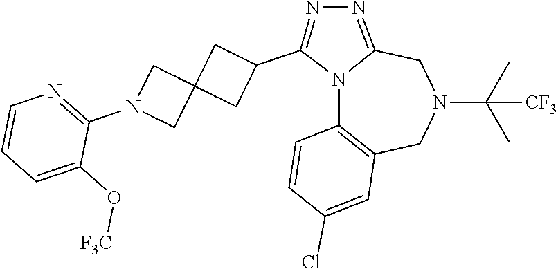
N12C3=C(CN(C(C)(C)[CF3])CC1=NN=C2C1CC2(C1)CN(C1=NC=CC=C1O[F3C])C2)C=C(Cl)C=C3
